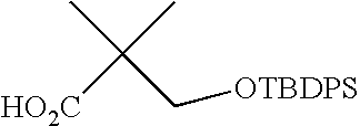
CC(C)([HO2C])C[OTBDPS]
